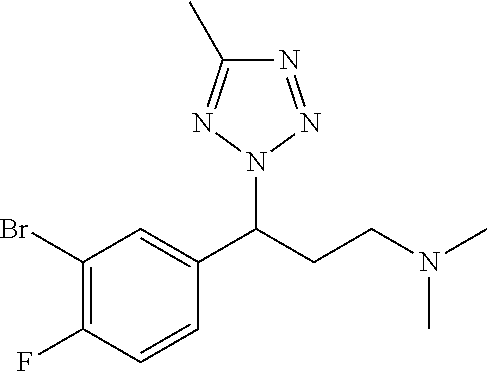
C1(Br)=C(F)C=CC(C(CCN(C)C)N2N=C(C)N=N2)=C1
